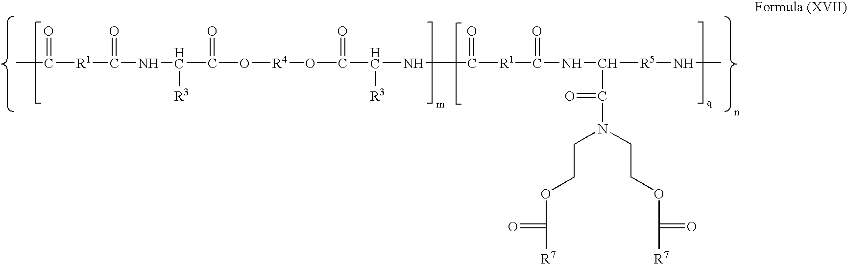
C(=O)([R1]C(NC(C(O[R4]OC(C(NC(=O)[R1]C(NC([R5]NC)C(N(CCOC([R7])=O)CCOC([R7])=O)=O)=O)[R3])=O)=O)[R3])=O)C
